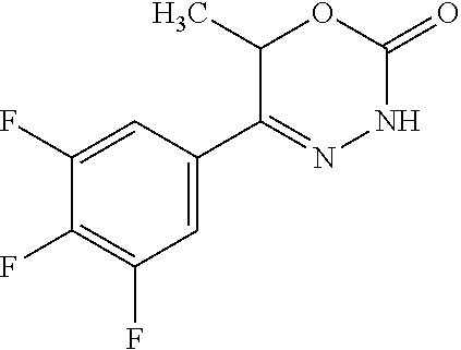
C1=C(F)C(F)=C(F)C=C1C1=NNC(=O)OC1C
